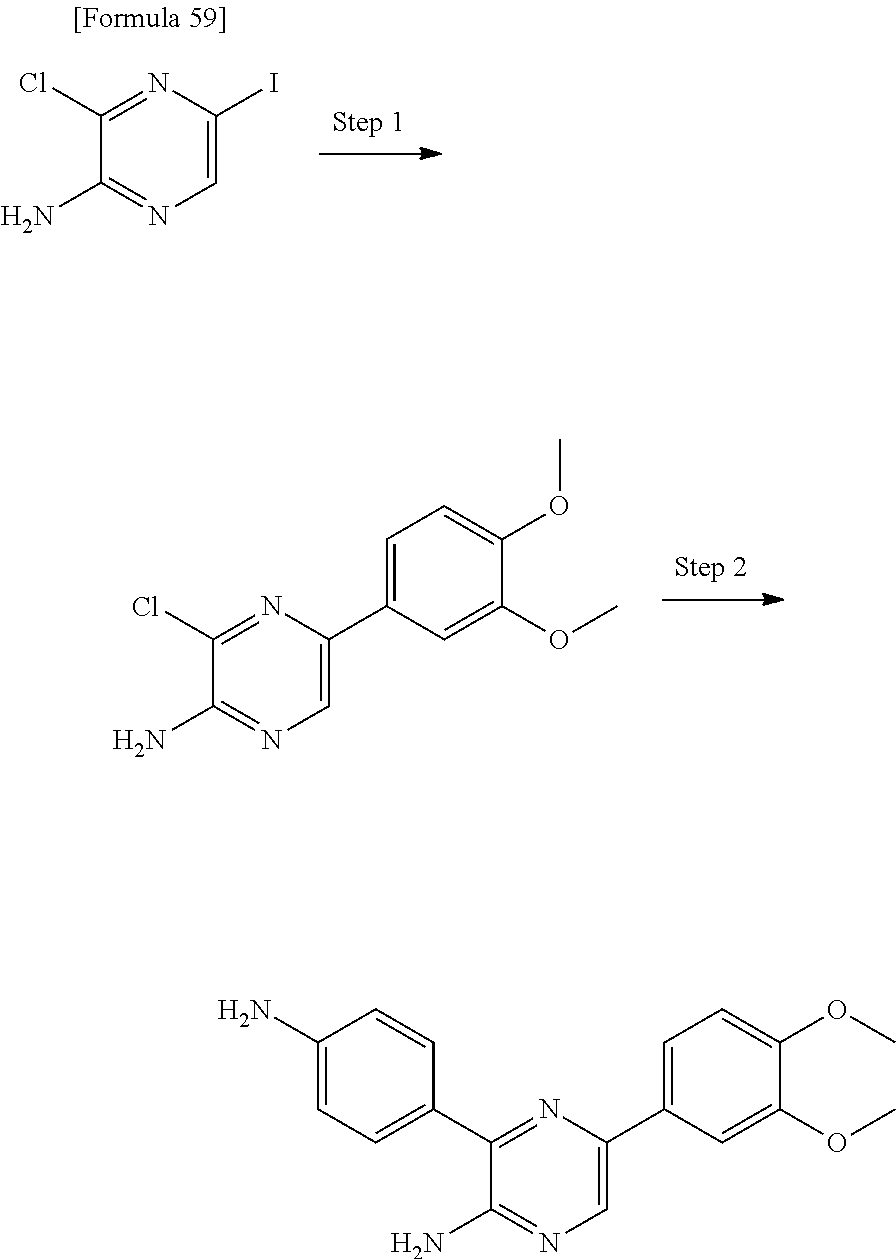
C1(N)=NC=C(C2=CC=C(OC)C(OC)=C2)N=C1Cl.C1(N)=NC=C(I)N=C1Cl.C1(N)=NC=C(C2=CC=C(OC)C(OC)=C2)N=C1C1=CC=C(N)C=C1
